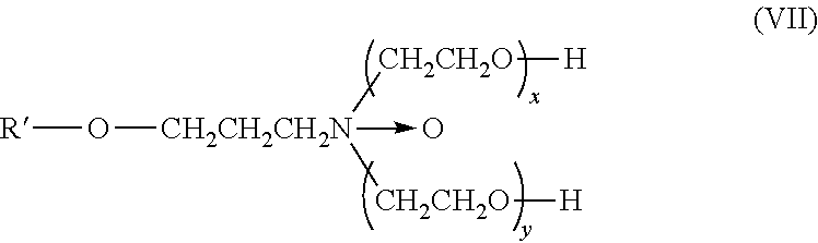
[R]O[CH2CH2CH2N]([CH2CH2O][H])([CH2CH2O][H])->O
